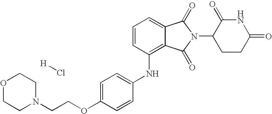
C1=C(OCCN2CCOCC2)C=CC(NC2=C3C(=CC=C2)C(=O)N(C2CCC(=O)NC2=O)C3=O)=C1.[H]Cl
